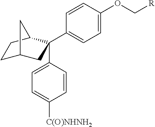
C1(C2(C3=CC=C([C(O)NHNH2])C=C3)CC3CCC2C3)=CC=C(OC[R])C=C1
